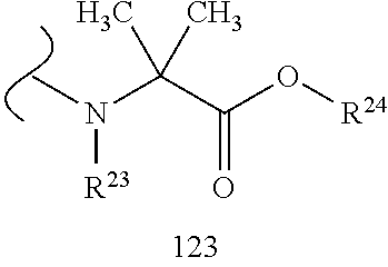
C(C(O[R24])=O)(N([R23])C)(C)C
